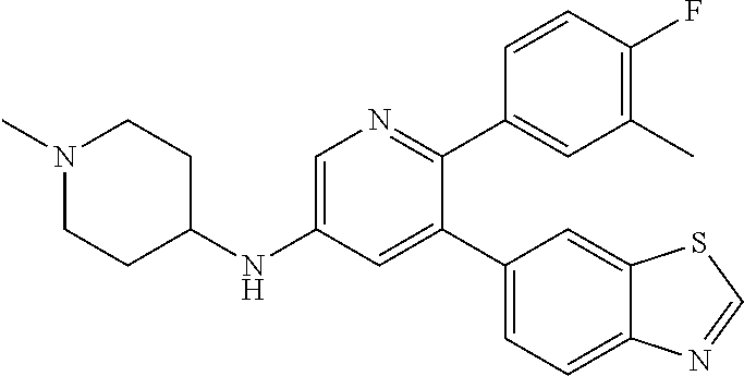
C1=C(NC2CCN(C)CC2)C=C(C2=CC=C3C(=C2)SC=N3)C(C2=CC(C)=C(F)C=C2)=N1
